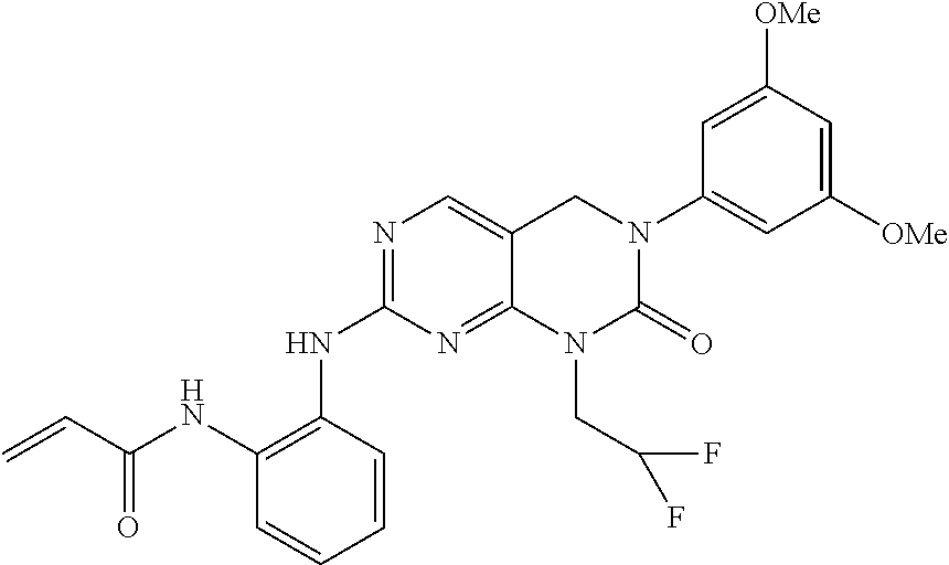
N(C1=NC=C2C(=N1)N(CC(F)F)C(=O)N(C1=CC([OMe])=CC([OMe])=C1)C2)C1=C(NC(C=C)=O)C=CC=C1
